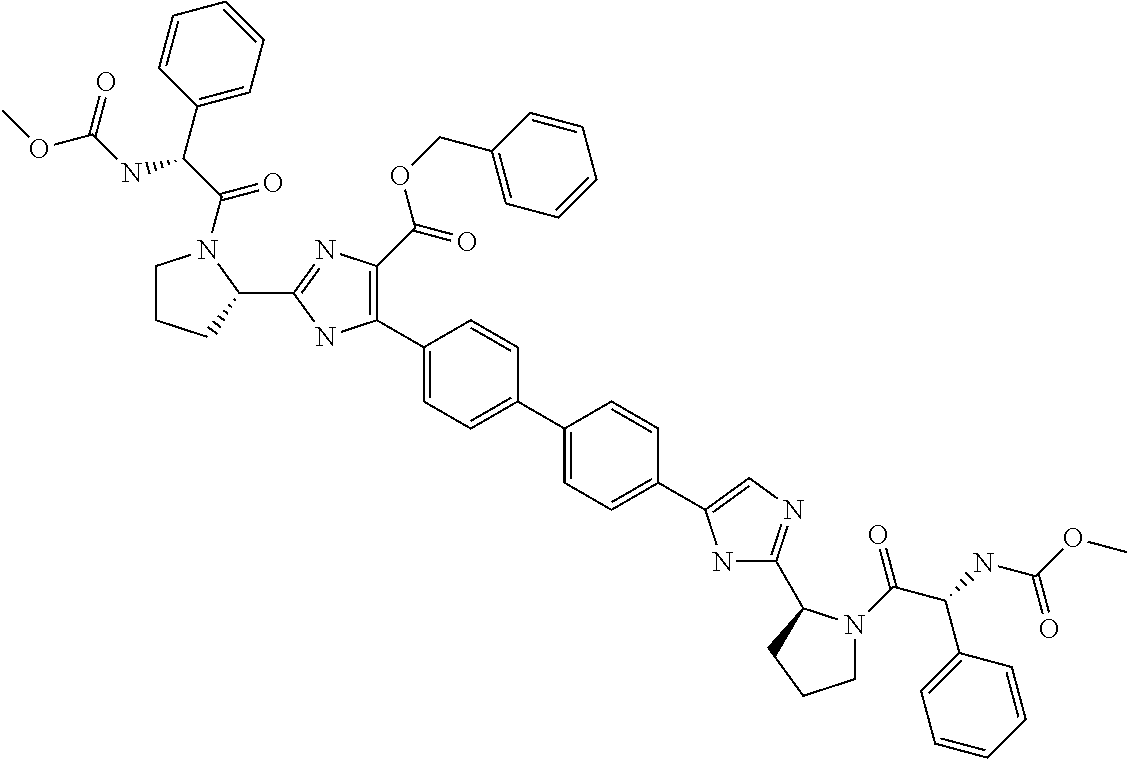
C1CCC(C2=NC(C(OCC3=CC=CC=C3)=O)=C(C3=CC=C(C4=CC=C(C5=CN=C(C6N(C(C(NC(OC)=O)C7=CC=CC=C7)=O)CCC6)N5)C=C4)C=C3)N2)N1C(C(NC(OC)=O)C1=CC=CC=C1)=O
